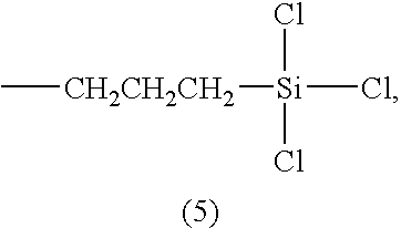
C[CH2CH2CH2][Si](Cl)(Cl)Cl
